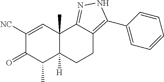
C1([NC])=CC2(C)C([H])(C(C)C1=O)CCC1=C(C3=CC=CC=C3)NN=C21
